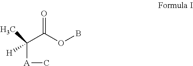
C(C(OB)=O)([A]C)(C)[H]
